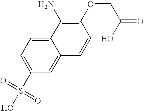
C12=CC=C(S(=O)(=O)O)C=C1C=CC(OCC(O)=O)=C2N
